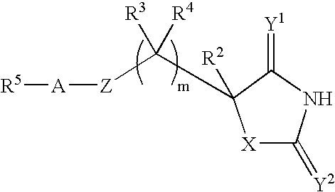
[R5][A][Z]C(C1([R2])[X]C(=[Y2])NC1=[Y1])([R3])[R4]
